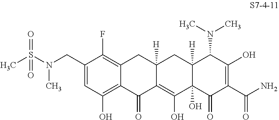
CS(N(CC1=CC(O)=C2C(=C1F)CC1([H])C(=C(O)C3(O)C([H])(C1)C(N(C)C)C(O)=C(C(N)=O)C3=O)C2=O)C)(=O)=O
